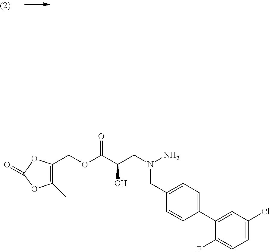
C1(CN(CC(C(OCC2=C(C)OC(=O)O2)=O)O)N)=CC=C(C2=CC(Cl)=CC=C2F)C=C1
